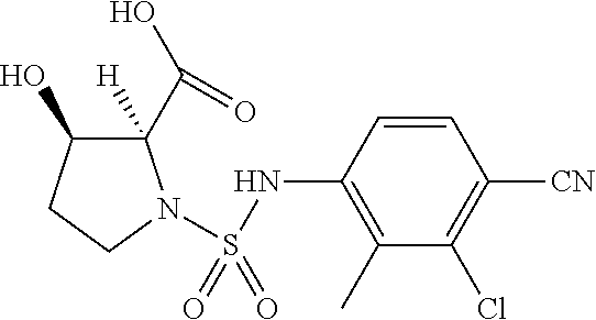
N(C1=C(C)C(Cl)=C([CN])C=C1)S(N1C(C(O)=O)([H])C(O)CC1)(=O)=O
